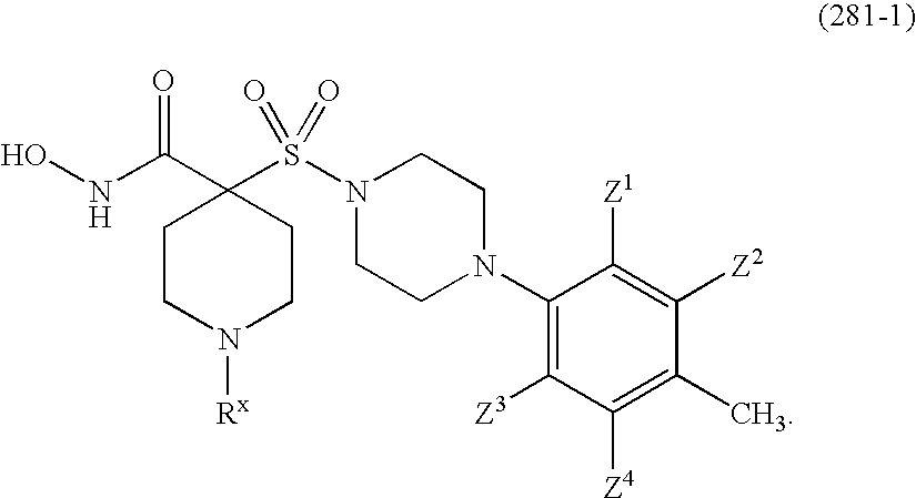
ONC(C1(S(N2CCN(C3=C([Z3])C([Z4])=C(C)C([Z2])=C3[Z1])CC2)(=O)=O)CCN([Rx])CC1)=O
